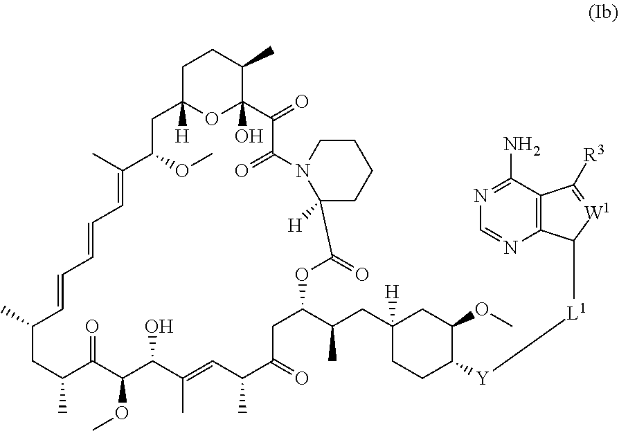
C1C2([H])OC(O)(C(C)C1)C(=O)C(=O)N1C([H])(CCCC1)C(=O)OC(C(CC1([H])CCC([Y][L1]C3C4=C(C(N)=NC=N4)C([R3])=[W1]3)C(OC)C1)C)CC(=O)C(C)C=C(C)C(O)C(OC)C(=O)C(C)CC(C)C=CC=CC=C(C)C(OC)C2
